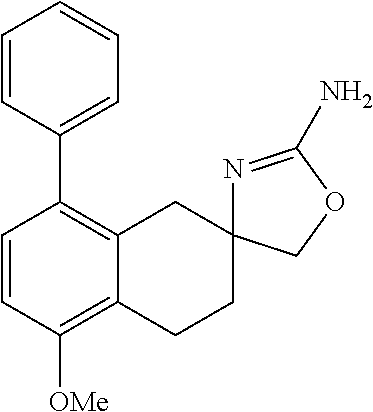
C12=C([OMe])C=CC(C3=CC=CC=C3)=C1CC1(CC2)N=C(N)OC1
